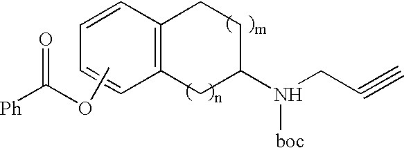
C12=C(CCC(N(CC#C)[boc])C1)C=CC=C2.COC([Ph])=O
